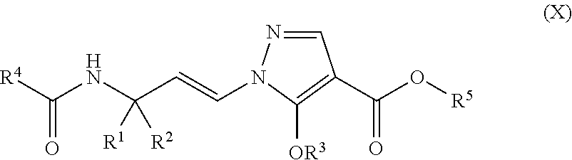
[OR3]C1=C(C(O[R5])=O)C=NN1C=CC(NC([R4])=O)([R1])[R2]
